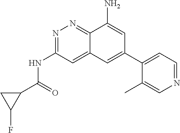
C1(C(=O)NC2=NN=C3C(=C2)C=C(C2=CC=NC=C2C)C=C3N)CC1F
